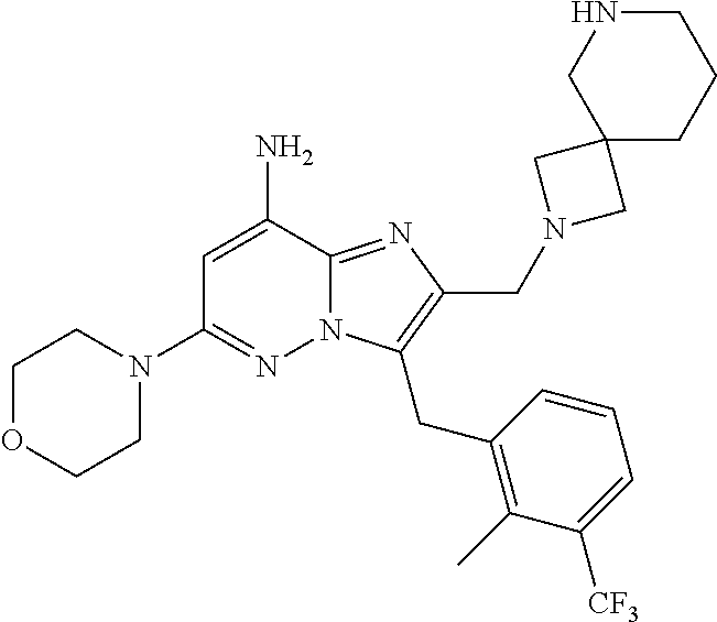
C1=C(N)C2=NC(CN3CC4(C3)CCCNC4)=C(CC3=C(C)C([CF3])=CC=C3)N2N=C1N1CCOCC1
